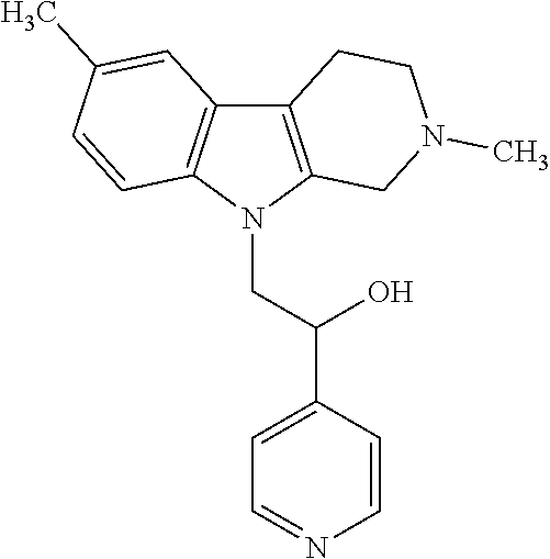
C12=C(N(CC(C3=CC=NC=C3)O)C3=C1C=C(C)C=C3)CN(C)CC2
